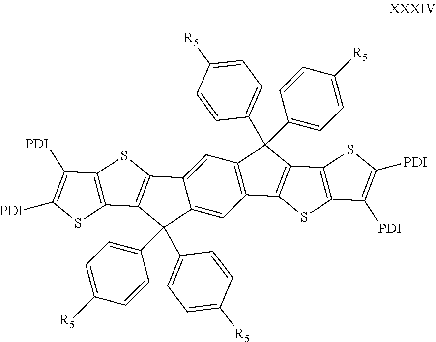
C1=C2C(=CC3=C1C(C1=CC=C([R5])C=C1)(C1=CC=C([R5])C=C1)C1=C3SC3=C1SC([PDI])=C3[PDI])C(C1=CC=C([R5])C=C1)(C1=CC=C([R5])C=C1)C1=C2SC2=C1SC([PDI])=C2[PDI]
